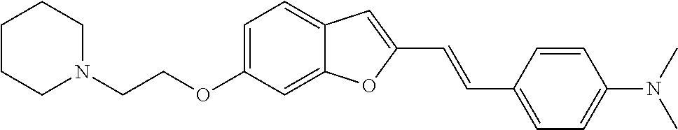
C1=C(OCCN2CCCCC2)C=C2C(=C1)C=C(C=CC1=CC=C(N(C)C)C=C1)O2
